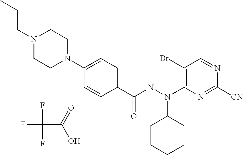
C1(Br)=C(N(C2CCCCC2)NC(=O)C2=CC=C(N3CCN(CCC)CC3)C=C2)N=C([CN])N=C1.FC(F)(C(O)=O)F
